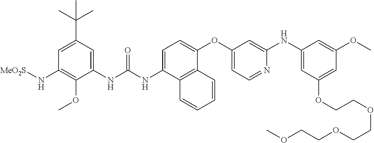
C1(NC(NC2=CC=C(OC3=CC=NC(NC4=CC(OCCOCCOCCOC)=CC(OC)=C4)=C3)C3=C2C=CC=C3)=O)=CC(C(C)(C)C)=CC(N[MeO2S])=C1OC
